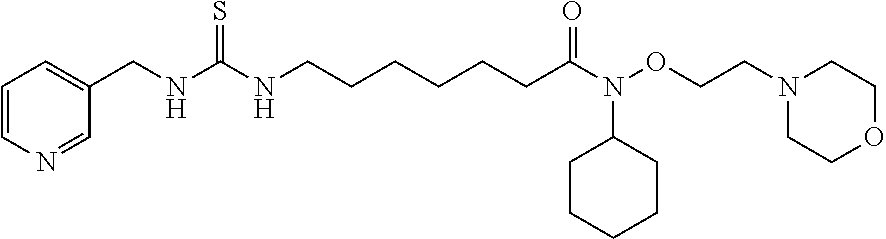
C1=CN=CC(CNC(NCCCCCCC(N(OCCN2CCOCC2)C2CCCCC2)=O)=S)=C1
